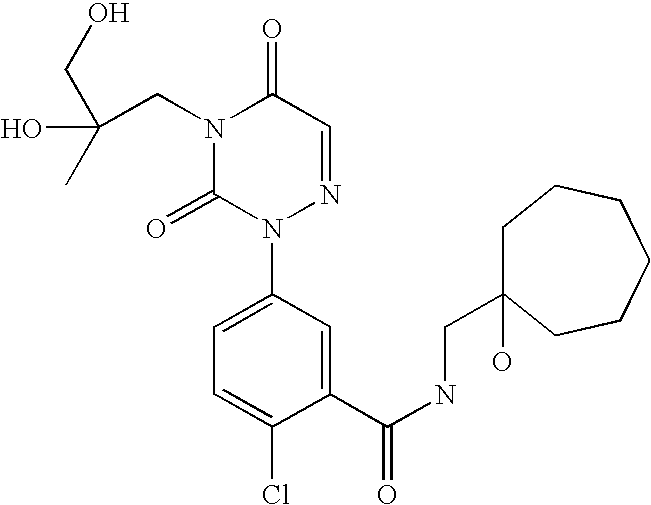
C1(C(NCC2(O)CCCCCC2)=O)=CC(N2N=CC(=O)N(CC(O)(C)CO)C2=O)=CC=C1Cl
